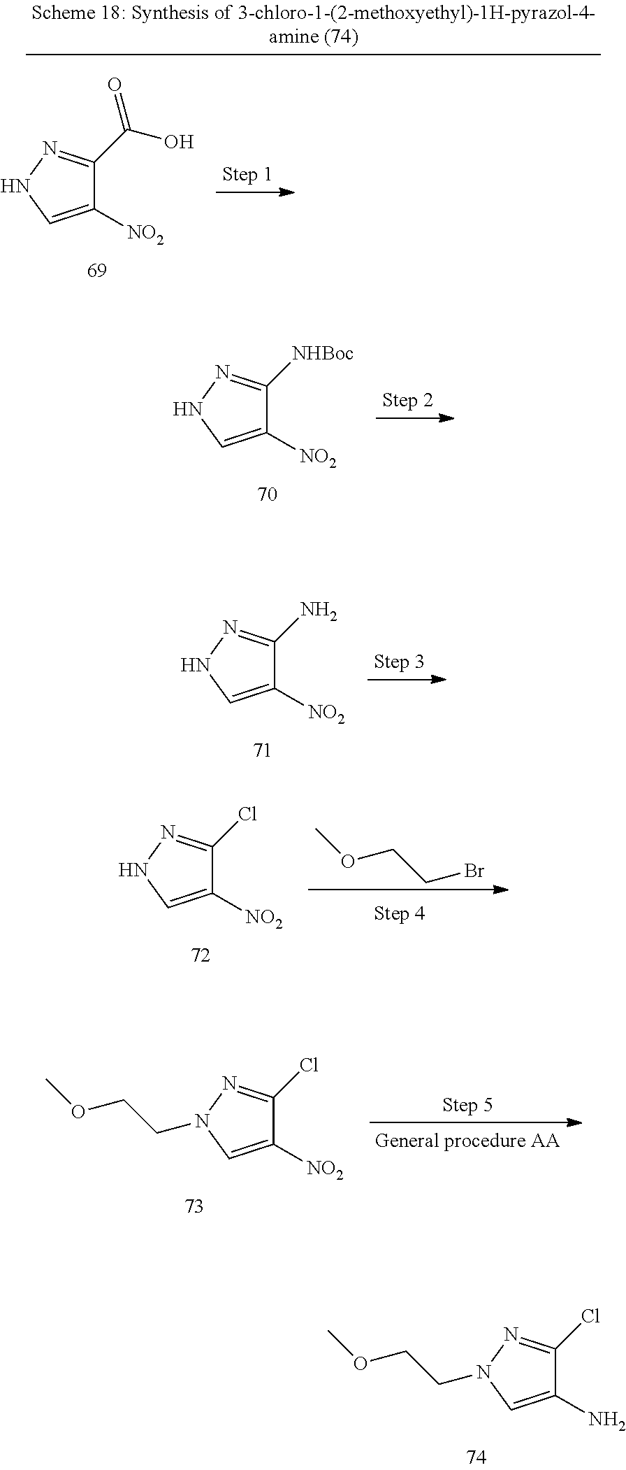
C1([NO2])=CNN=C1[NHBoc].C1([NO2])=CNN=C1N.C1([NO2])=CNN=C1Cl.O(CCBr)C.C1([NO2])=CN(CCOC)N=C1Cl.C1(N)=CN(CCOC)N=C1Cl.C1([NO2])=CNN=C1C(O)=O
